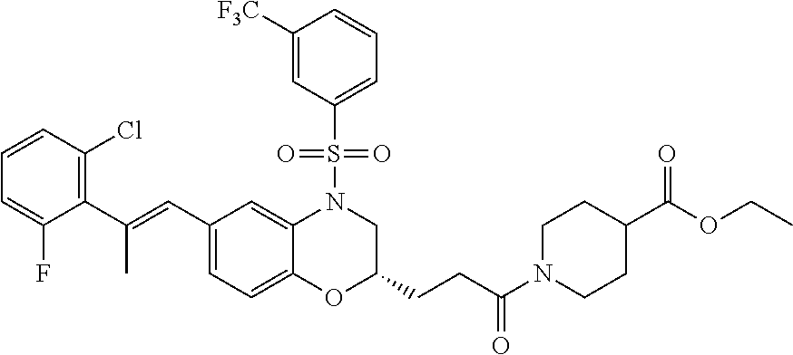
C1([F3C])=CC(S(=O)(=O)N2C3=CC(C=C(C4=C(Cl)C=CC=C4F)C)=CC=C3OC(CCC(N3CCC(C(OCC)=O)CC3)=O)C2)=CC=C1
